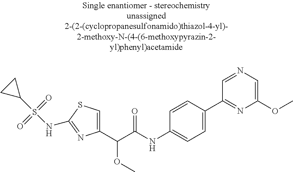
C1(C(C(NC2=CC=C(C3=NC(OC)=CN=C3)C=C2)=O)OC)=CSC(NS(C2CC2)(=O)=O)=N1
